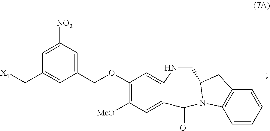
C(C1=CC(COC2=C([MeO])C=C3C(=C2)NCC2N(C3=O)C3=C(C2)C=CC=C3)=CC([NO2])=C1)[X1]
